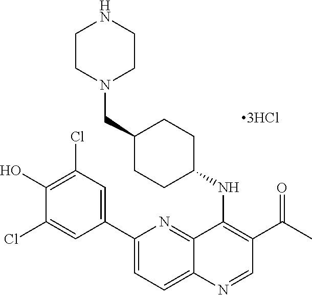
C12=NC(C3=CC(Cl)=C(O)C(Cl)=C3)=CC=C1N=CC(C(C)=O)=C2NC1CCC(CN2CCNCC2)CC1
